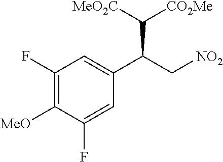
C1(F)=C([MeO])C(F)=CC(C(C[NO2])C([MeO2C])[CO2Me])=C1
